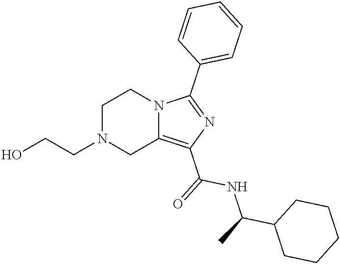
C1N(CCO)CC2=C(C(=O)NC(C3CCCCC3)C)N=C(C3=CC=CC=C3)N2C1
